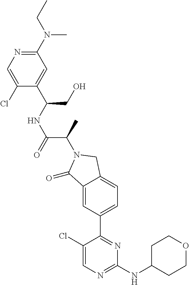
C1(=O)C2=CC(C3=NC(NC4CCOCC4)=NC=C3Cl)=CC=C2CN1C(C(=O)NC(C1=CC(N(C)CC)=NC=C1Cl)CO)C
